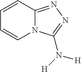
C1=CC2=NN=C(N([H])[H])N2C=C1
